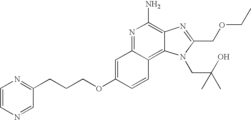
N1=C2C(=C3C(=C1N)N=C(COCC)N3CC(C)(O)C)C=CC(OCCCC1=NC=CN=C1)=C2
